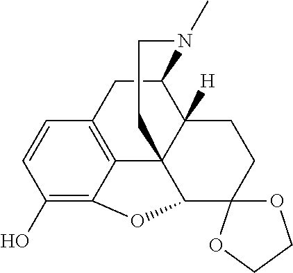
C1(O)=C2C3=C(C=C1)CC1C4([H])C3(C(C3(CC4)OCCO3)O2)CCN1C
